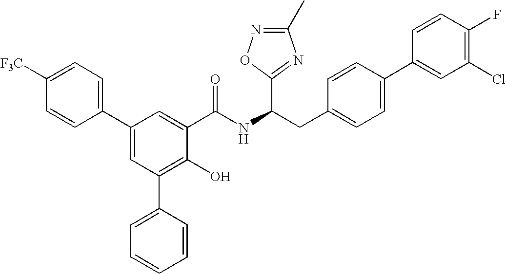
C1=C([F3C])C=CC(C2=CC(C3=CC=CC=C3)=C(O)C(C(NC(CC3=CC=C(C4=CC(Cl)=C(F)C=C4)C=C3)C3=NC(C)=NO3)=O)=C2)=C1
